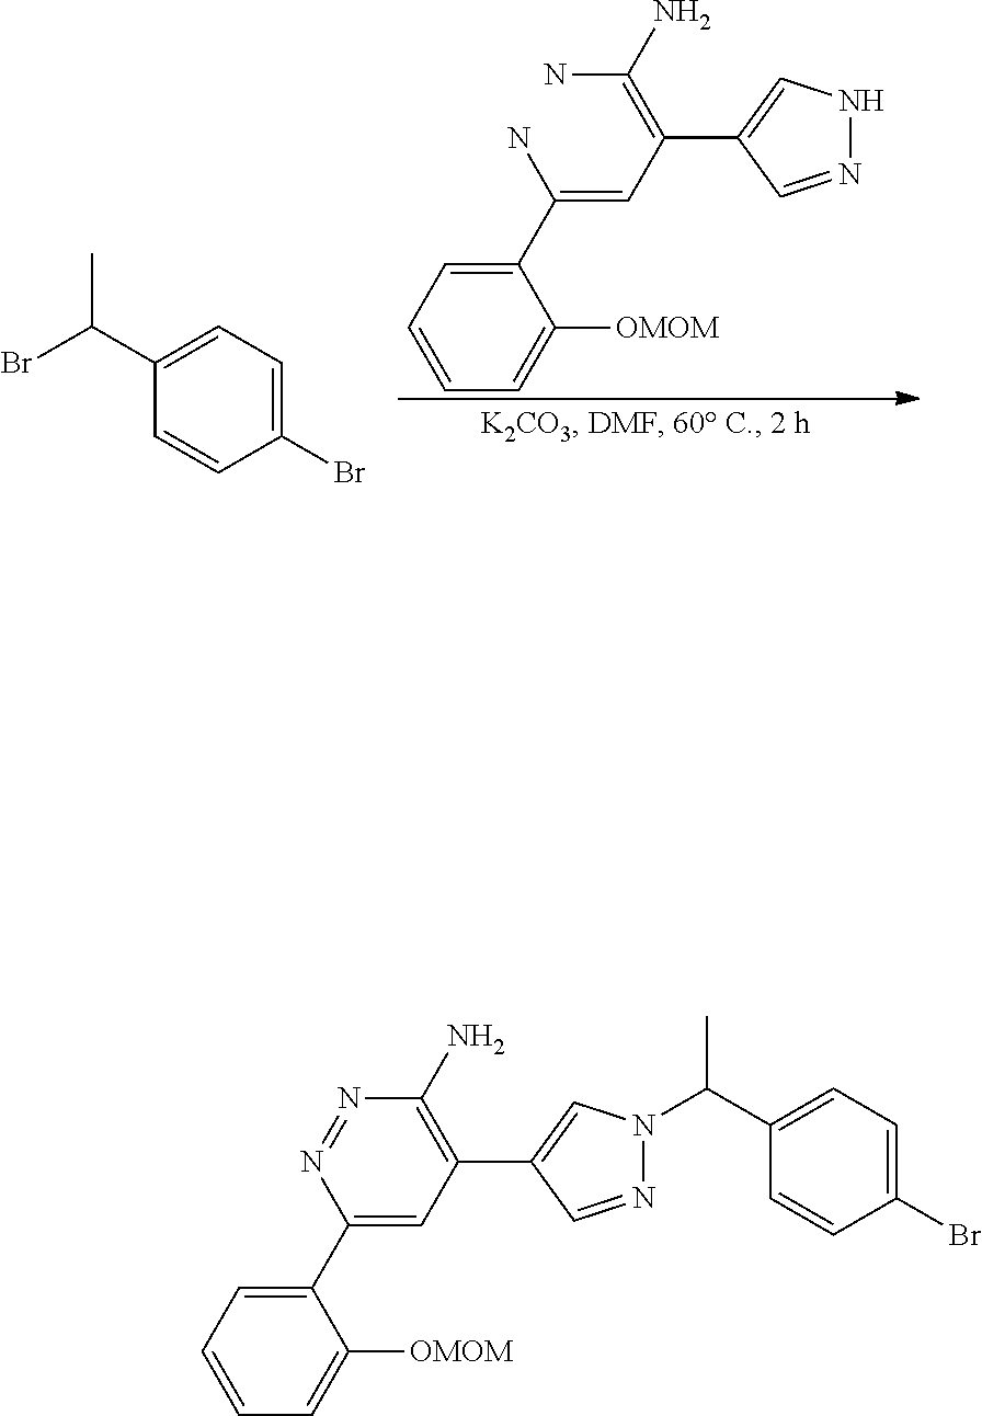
C1=CC=C(C(=CC(=C(N)N)C2=CNN=C2)N)C([OMOM])=C1.C1(C(C)Br)=CC=C(Br)C=C1.C1=CC=C(C2=CC(C3=CN(C(C4=CC=C(Br)C=C4)C)N=C3)=C(N)N=N2)C([OMOM])=C1
